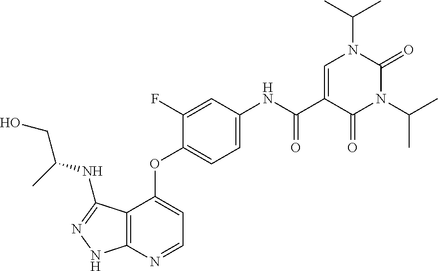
C12=C(N=CC=C1OC1=CC=C(NC(C3=CN(C(C)C)C(=O)N(C(C)C)C3=O)=O)C=C1F)NN=C2NC(CO)C
